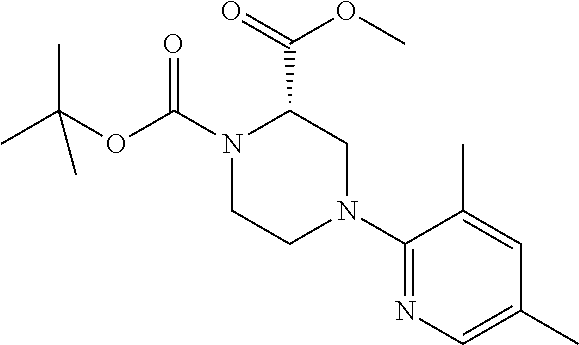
C1(N2CC(C(OC)=O)N(C(OC(C)(C)C)=O)CC2)=NC=C(C)C=C1C
